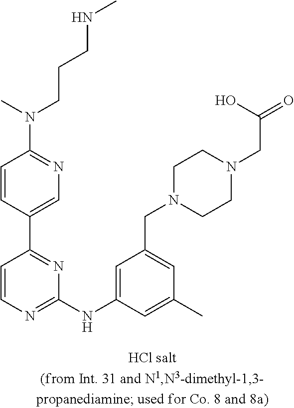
C1=C(C2=NC(NC3=CC(CN4CCN(CC(O)=O)CC4)=CC(C)=C3)=NC=C2)C=CC(N(C)CCCNC)=N1
